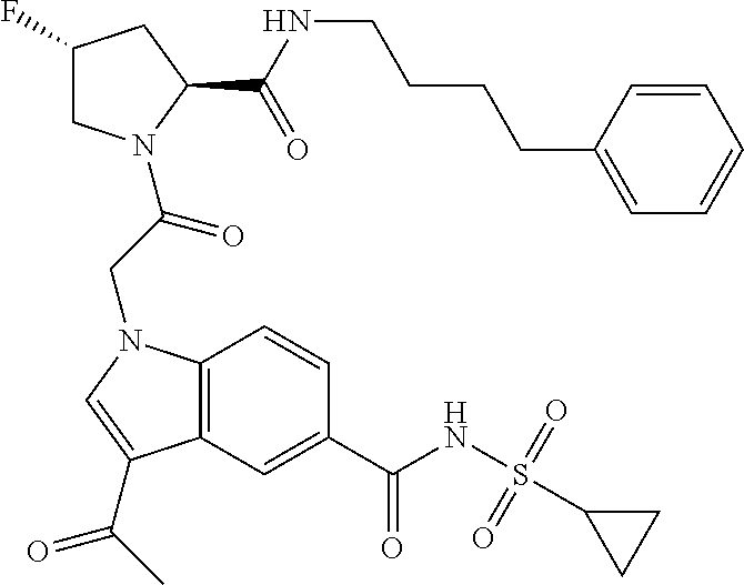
C12=C(C=C(C(NS(C3CC3)(=O)=O)=O)C=C1)C(C(C)=O)=CN2CC(=O)N1CC(F)CC1C(NCCCCC1=CC=CC=C1)=O
